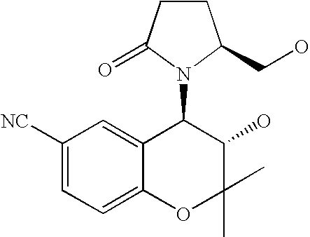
C1([NC])=CC=C2C(=C1)C(N1C(=O)CCC1CO)C(O)C(C)(C)O2
